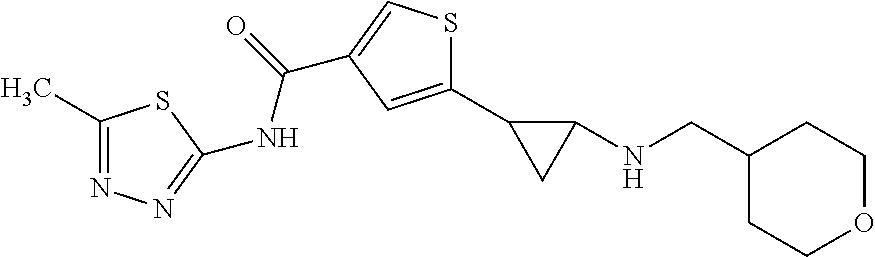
C1(C)=NN=C(NC(=O)C2=CSC(C3CC3NCC3CCOCC3)=C2)S1
